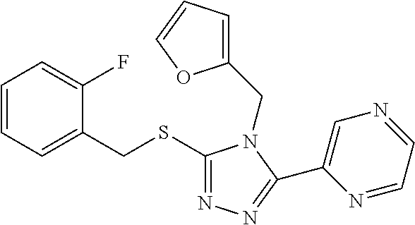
C(C1=CC=CC=C1F)SC1=NN=C(C2=CN=CC=N2)N1CC1=CC=CO1
